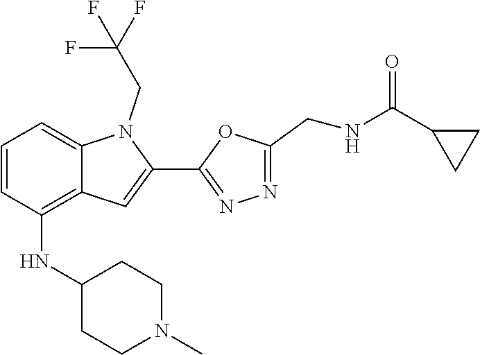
N1=C(C2=CC3=C(NC4CCN(C)CC4)C=CC=C3N2CC(F)(F)F)OC(CNC(C2CC2)=O)=N1
